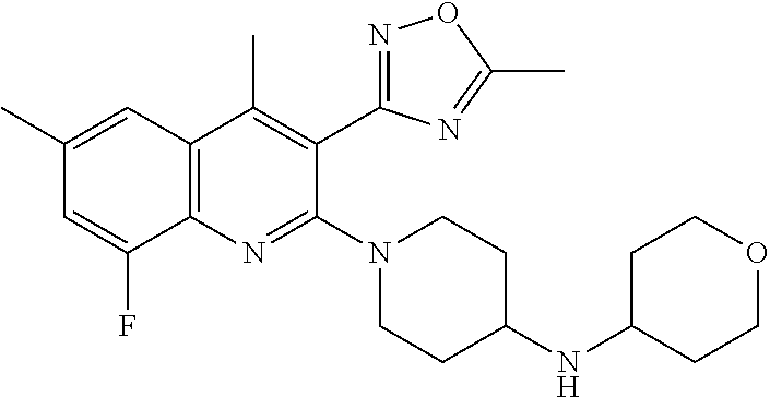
C1(C)=CC2=C(N=C(N3CCC(NC4CCOCC4)CC3)C(C3=NOC(C)=N3)=C2C)C(F)=C1
